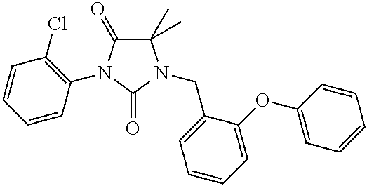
C1(C)(C)C(=O)N(C2=C(Cl)C=CC=C2)C(=O)N1CC1=CC=CC=C1OC1=CC=CC=C1
